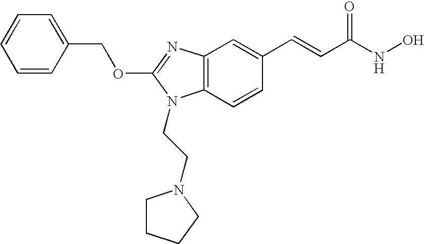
O(C1=NC2=C(C=CC(C=CC(NO)=O)=C2)N1CCN1CCCC1)CC1=CC=CC=C1
